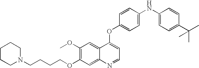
C1=CC(OC2=CC=NC3=CC(OCCCCN4CCCCC4)=C(OC)C=C23)=CC=C1NC1=CC=C(C(C)(C)C)C=C1
